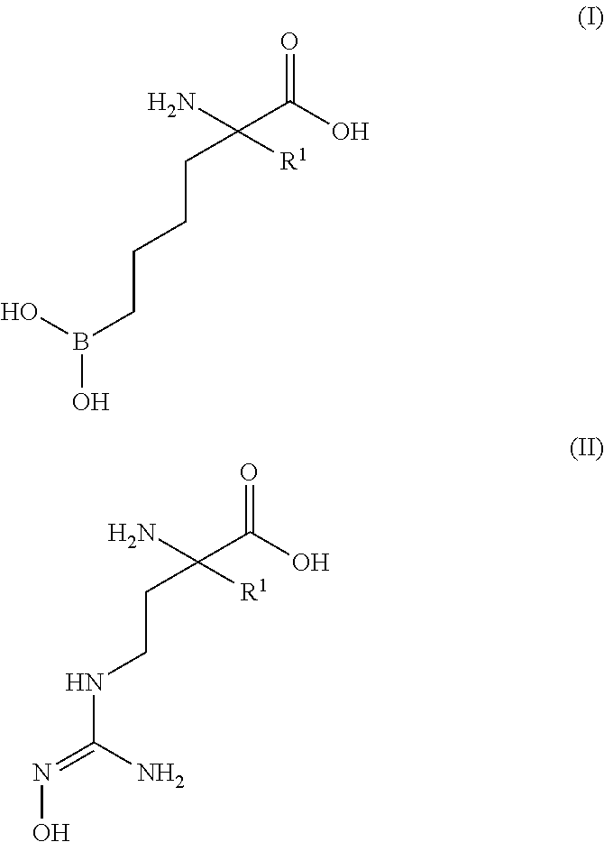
C(C(O)=O)(N)([R1])CCCCB(O)O.C(C(O)=O)(N)([R1])CCNC(=NO)N
